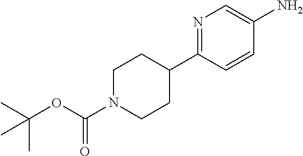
C1=C(N)C=CC(C2CCN(C(=O)OC(C)(C)C)CC2)=N1
